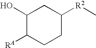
C1(O)C([RA])CCC([R2]C)C1
